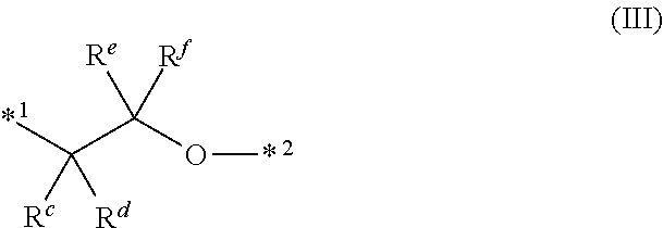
*C(C(O*)([Re])[Rf])([Rc])[Rd]
